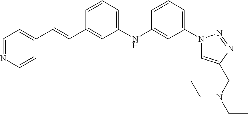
N1(C2=CC=CC(NC3=CC=CC(C=CC4=CC=NC=C4)=C3)=C2)C=C(CN(CC)CC)N=N1
